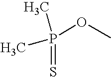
CP(OC)(=S)C
